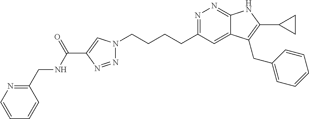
N1=C(CCCCN2N=NC(C(NCC3=NC=CC=C3)=O)=C2)C=C2C(=N1)NC(C1CC1)=C2CC1=CC=CC=C1
